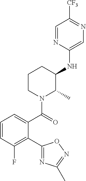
C1=CC(F)=C(C2=NC(C)=NO2)C(C(=O)N2C(C)C(NC3=CN=C([CF3])C=N3)CCC2)=C1
